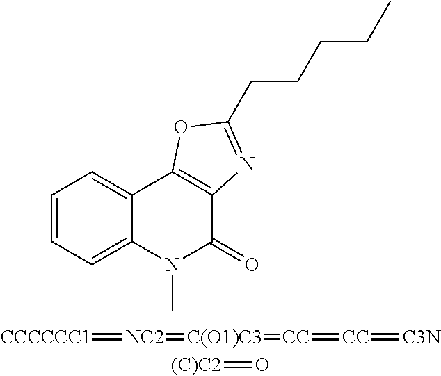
C1=CC=C2C(=C1)C1=C(C(=O)N2C)N=C(CCCCC)O1.[CCCCCC1]=[NC2]=[C(O1)C3]=[CC]=[CC]=[C3N].[(C)C2]=O
